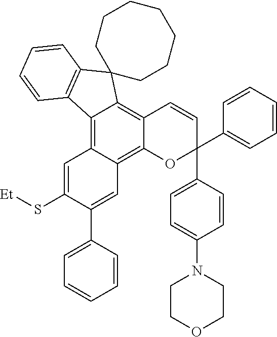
C12=C3C(=C4C(=C1C1(C5=C2C=CC=C5)CCCCCCC1)C=CC(C1=CC=C(N2CCOCC2)C=C1)(C1=CC=CC=C1)O4)C=C(C1=CC=CC=C1)C(S[Et])=C3
